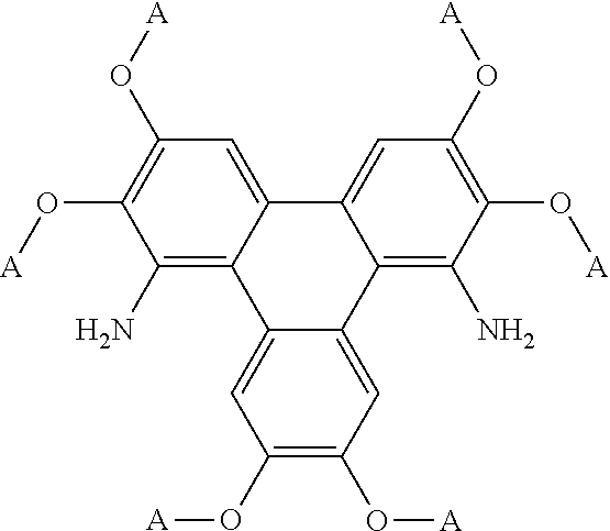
C12=CC(O[A])=C(O[A])C=C1C1=C(N)C(O[A])=C(O[A])C=C1C1=CC(O[A])=C(O[A])C(N)=C21
